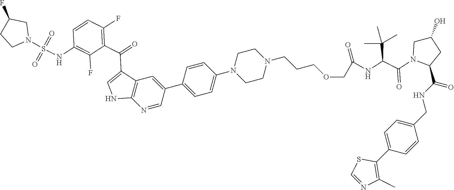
C1CN(CCCOCC(NC(C(N2C(C(NCC3=CC=C(C4=C(C)N=CS4)C=C3)=O)CC(O)C2)=O)C(C)(C)C)=O)CCN1C1=CC=C(C2=CC3=C(N=C2)NC=C3C(=O)C2=C(F)C=CC(NS(N3CC(F)CC3)(=O)=O)=C2F)C=C1
